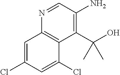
N1=CC(N)=C(C(O)(C)C)C2=C1C=C(Cl)C=C2Cl
